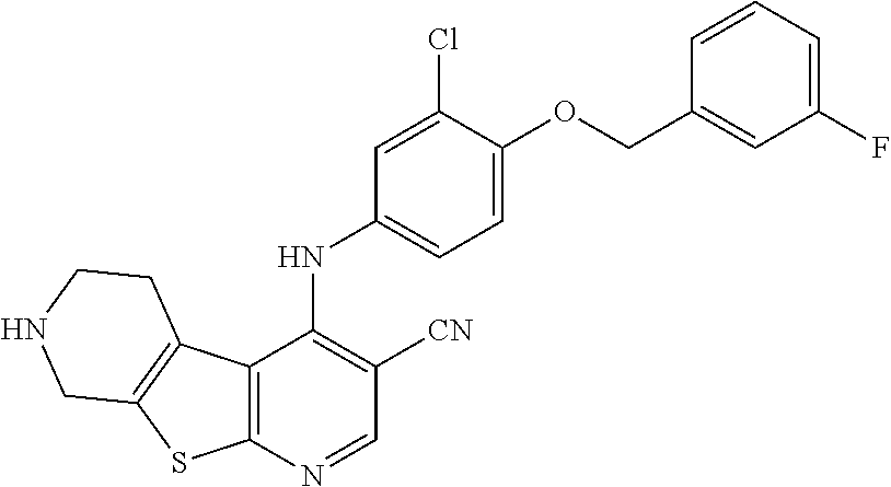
C1=CC=C(F)C=C1COC1=CC=C(NC2=C([CN])C=NC3=C2C2=C(S3)CNCC2)C=C1Cl
